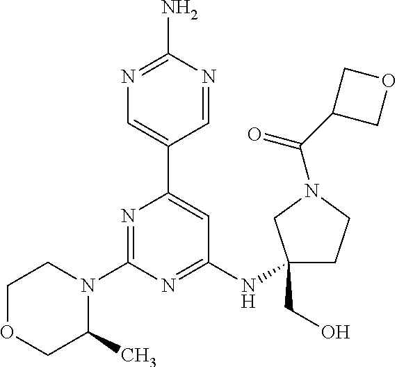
N1=C(N)N=CC(C2=CC(NC3(CO)CCN(C(C4COC4)=O)C3)=NC(N3CCOCC3C)=N2)=C1
